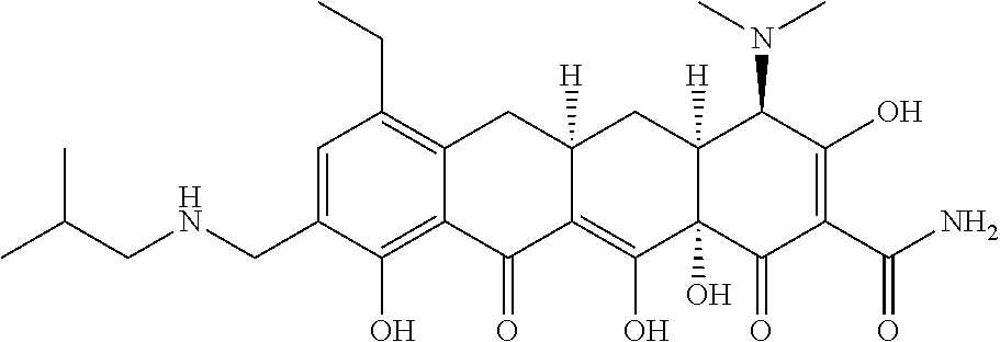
C1=C(CNCC(C)C)C(O)=C2C(=C1CC)CC1([H])C(=C(O)C3(O)C([H])(C1)C(N(C)C)C(O)=C(C(N)=O)C3=O)C2=O
